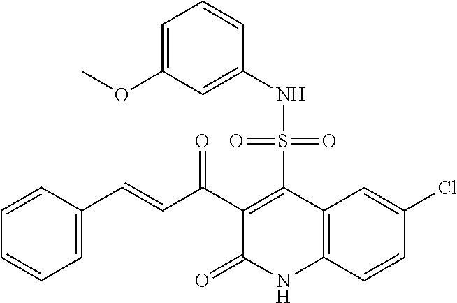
C1=C(Cl)C=CC2=C1C(S(NC1=CC(OC)=CC=C1)(=O)=O)=C(C(C=CC1=CC=CC=C1)=O)C(=O)N2
